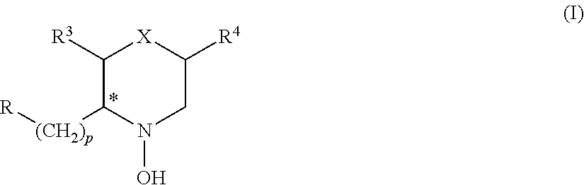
[(CH2)p](C1N(O)CC([R4])[X]C1[R3])[R]
